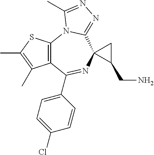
C12=C(N3C(=NN=C3C)C3(N=C1C1=CC=C(Cl)C=C1)C(CN)C3)SC(C)=C2C
